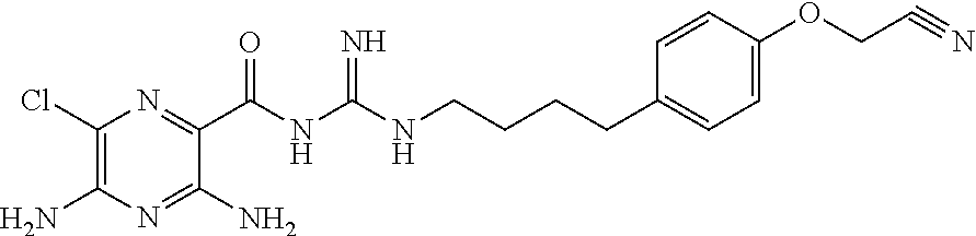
C1(Cl)=C(N)N=C(N)C(C(NC(NCCCCC2=CC=C(OCC#N)C=C2)=N)=O)=N1
